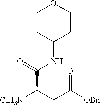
C1CC(NC(C([ClH3N])CC([OBn])=O)=O)CCO1
